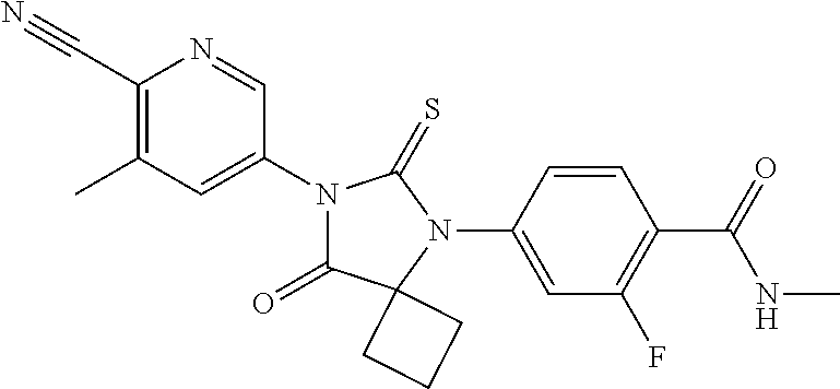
C1(C#N)=C(C)C=C(N2C(=O)C3(N(C4=CC(F)=C(C(NC)=O)C=C4)C2=S)CCC3)C=N1
